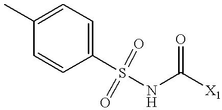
S(NC([X1])=O)(C1=CC=C(C)C=C1)(=O)=O
